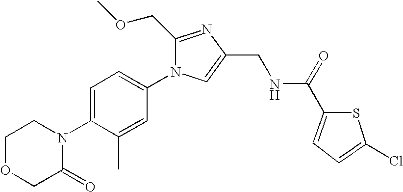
C1OCC(=O)N(C2=CC=C(N3C(COC)=NC(CNC(C4=CC=C(Cl)S4)=O)=C3)C=C2C)C1
